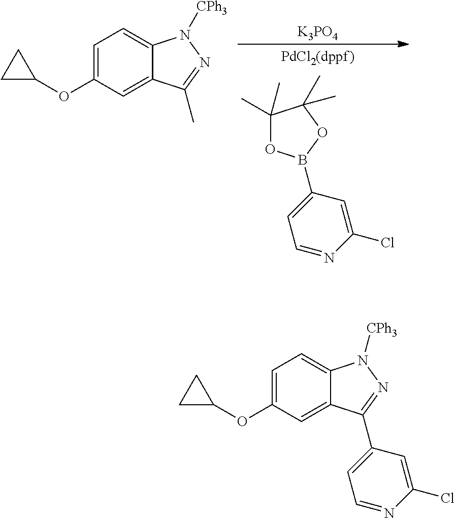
C1(OC2=CC=C3C(=C2)C(C2=CC=NC(Cl)=C2)=NN3[CPh3])CC1.C1(OC2=CC=C3C(=C2)C(C)=NN3[CPh3])CC1.C1(C)(C)OB(C2=CC=NC(Cl)=C2)OC1(C)C.[K3PO4]
